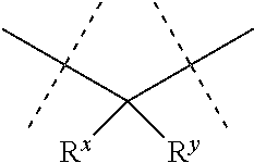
C(C(C)(C)C)([Rx])(C(C)(C)C)[Ry]
